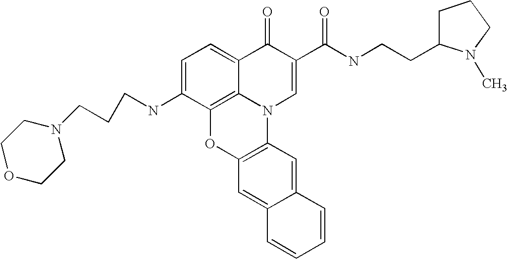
C1=C(NCCCN2CCOCC2)C2=C3C(=C1)C(=O)C(C(NCCC1CCCN1C)=O)=CN3C1=C(O2)C=C2C(=C1)C=CC=C2
